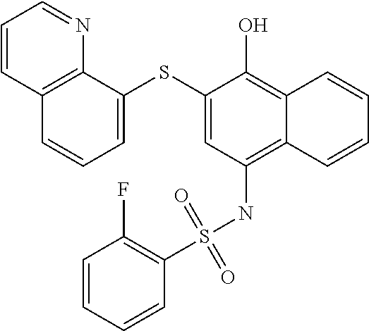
C12=C(NS(C3=C(F)C=CC=C3)(=O)=O)C=C(SC3=CC=CC4=C3N=CC=C4)C(O)=C1C=CC=C2
